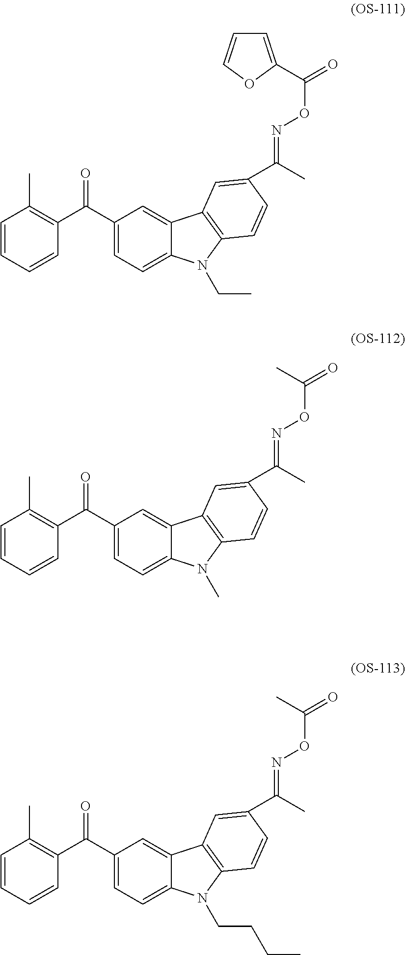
C1=CC=CC(C(C2=CC=C3C(=C2)C2=C(N3CC)C=CC(C(C)=NOC(=O)C3=CC=CO3)=C2)=O)=C1C.C1=CC=CC(C(C2=CC=C3C(=C2)C2=C(N3C)C=CC(C(C)=NOC(C)=O)=C2)=O)=C1C.C1=CC=CC(C(C2=CC=C3C(=C2)C2=C(N3CCCC)C=CC(C(C)=NOC(C)=O)=C2)=O)=C1C
